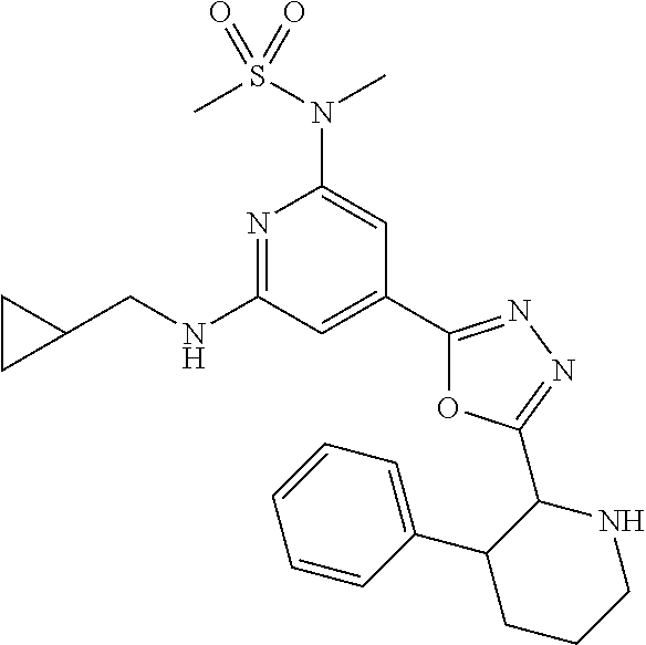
C1(C2=CC(NCC3CC3)=NC(N(S(C)(=O)=O)C)=C2)=NN=C(C2NCCCC2C2=CC=CC=C2)O1
